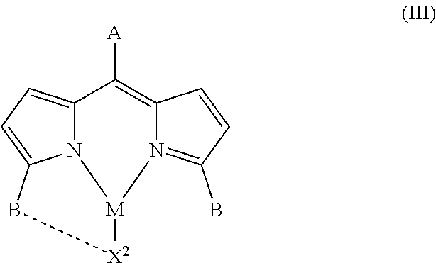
C12=CC=C3N1[M](N1=C(B)C=CC1=C2[A])[X2]B3
